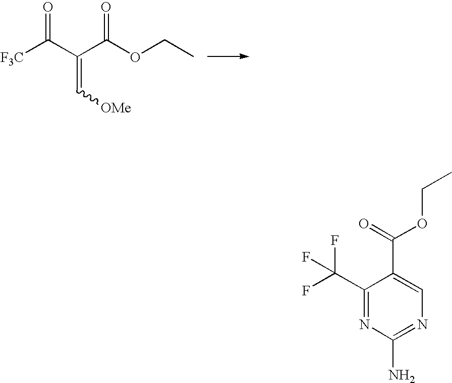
[F3C]C(C(C(OCC)=O)=C[OMe])=O.C1(C(F)(F)F)=NC(N)=NC=C1C(=O)OCC
